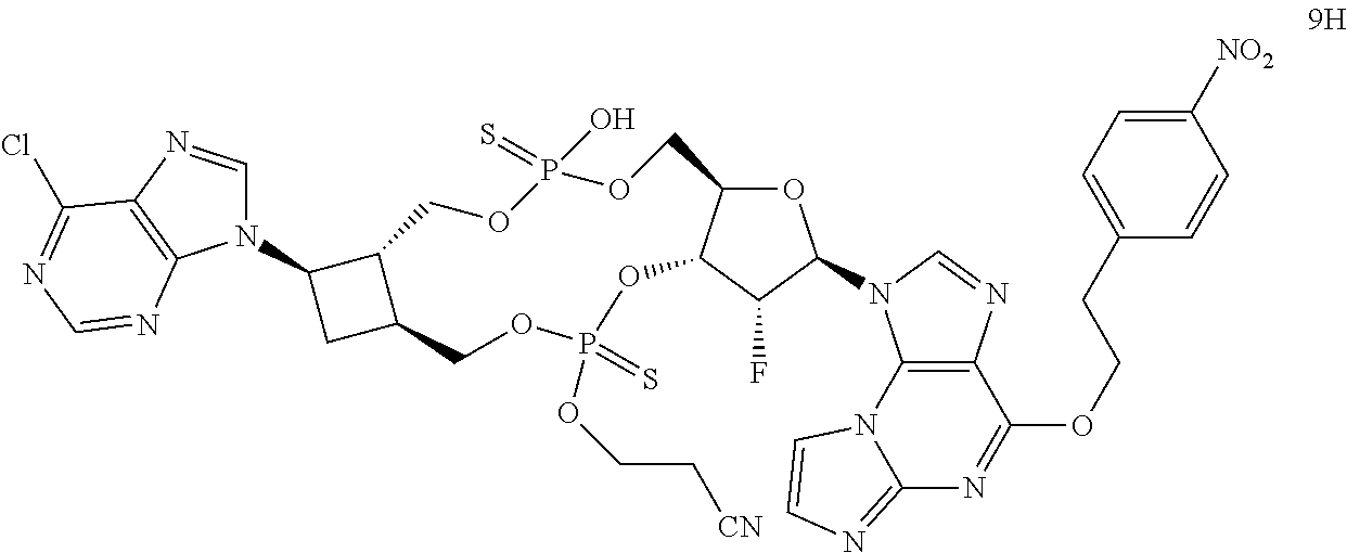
N1(C2CC3C2COP(O)(=S)OCC2OC(N4C5=C(N=C4)C(OCCC4=CC=C([NO2])C=C4)=NC4=NC=CN54)C(F)C2OP(OCC[CN])(=S)OC3)C=NC2=C1N=CN=C2Cl
